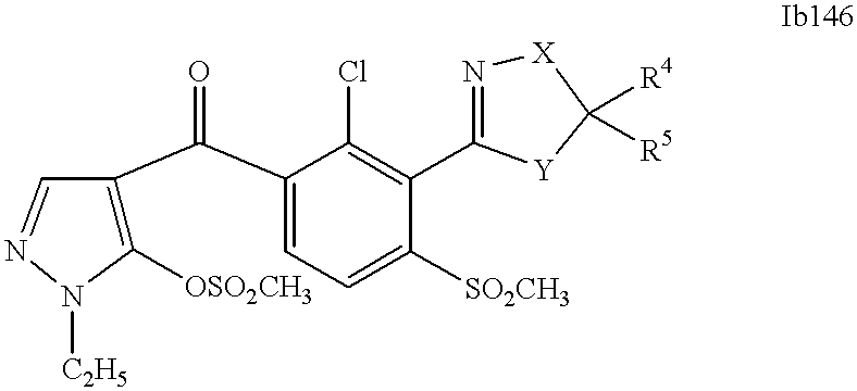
C1([OSO2CH3])=C(C(C2=CC=C([SO2CH3])C(C3=N[X]C([R4])([R5])[Y]3)=C2Cl)=O)C=NN1[C2H5]
